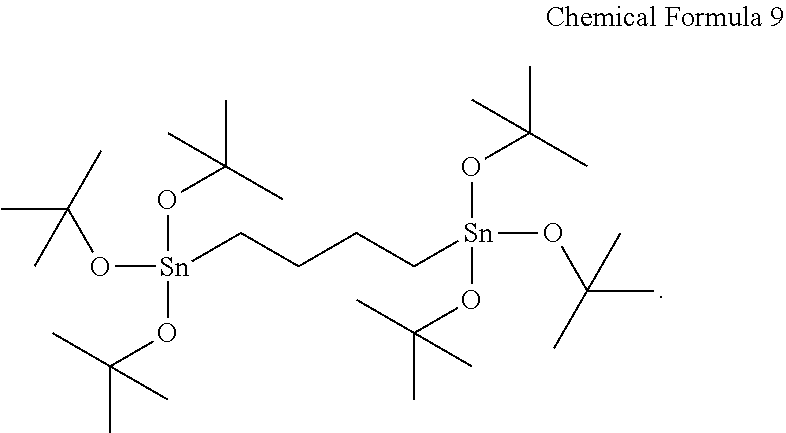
CC(O[Sn](CCCC[Sn](OC(C)(C)C)(OC(C)(C)C)OC(C)(C)C)(OC(C)(C)C)OC(C)(C)C)(C)C
